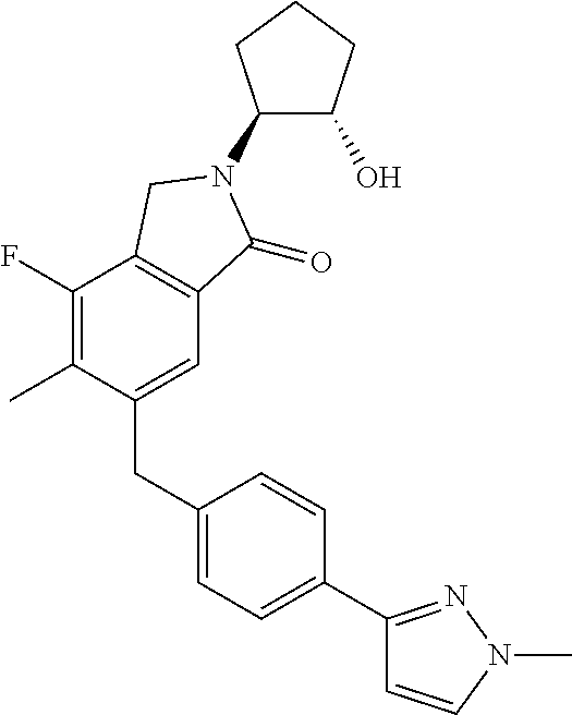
C1(F)=C(C)C(CC2=CC=C(C3=NN(C)C=C3)C=C2)=CC2=C1CN(C1C(O)CCC1)C2=O
